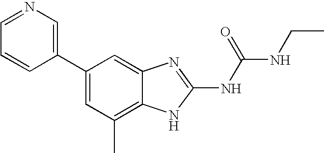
C1(C2=CN=CC=C2)=CC(C)=C2C(=C1)N=C(NC(NCC)=O)N2
